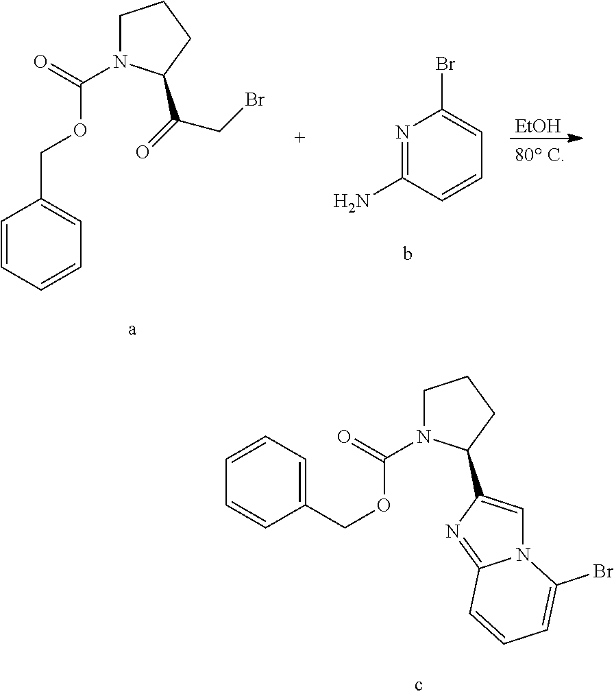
C1N(C(=O)OCC2=CC=CC=C2)C(C(=O)CBr)CC1.N1=C(N)C=CC=C1Br.[EtOH].C1N(C(=O)OCC2=CC=CC=C2)C(C2=CN3C(=N2)C=CC=C3Br)CC1
